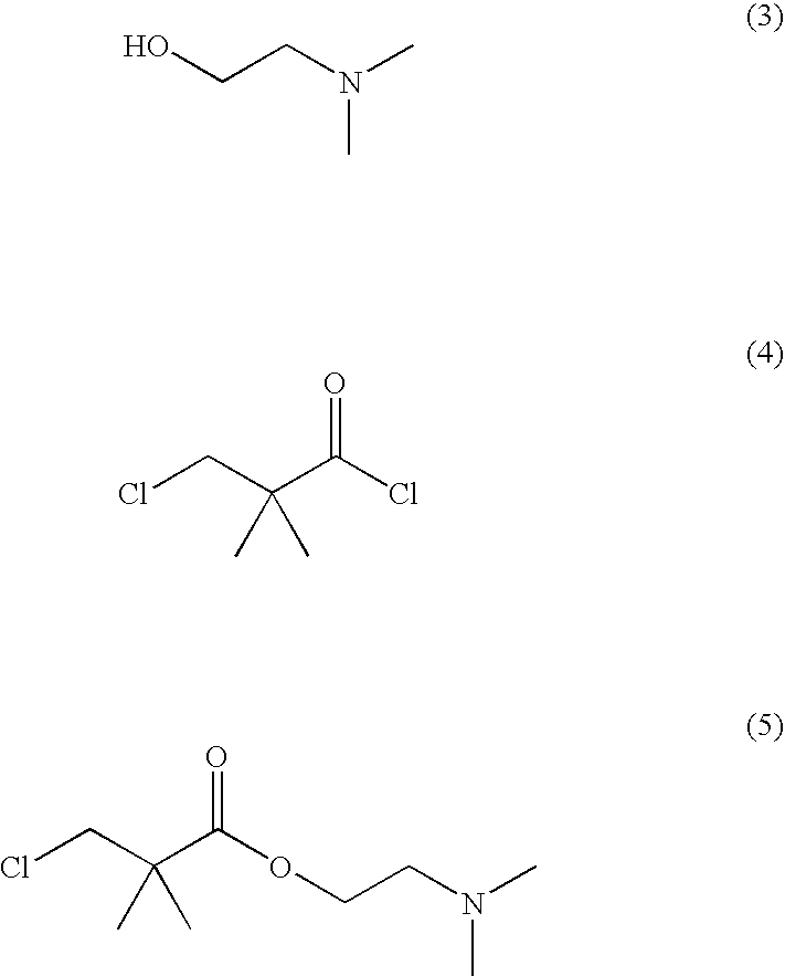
OCCN(C)C.ClCC(C(Cl)=O)(C)C.ClCC(C(OCCN(C)C)=O)(C)C
